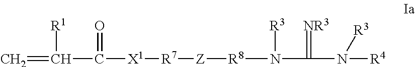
C=C(C([X1][R7][Z][R8]N(C(N([R3])[R4])=[NR3])[R3])=O)[R1]
